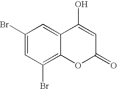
C1(Br)=CC(Br)=C2C(=C1)C(O)=CC(=O)O2
